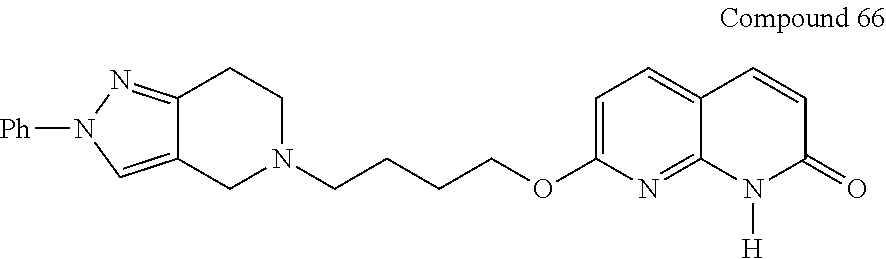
C1=C(OCCCCN2CC3=CN([Ph])N=C3CC2)N=C2C(=C1)C=CC(=O)N2[H]
